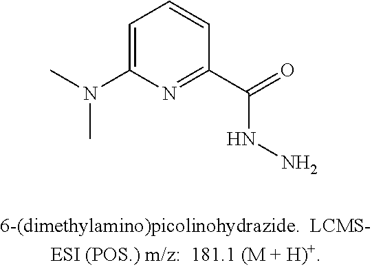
CN(C)C1=CC=CC(C(=O)NN)=N1
